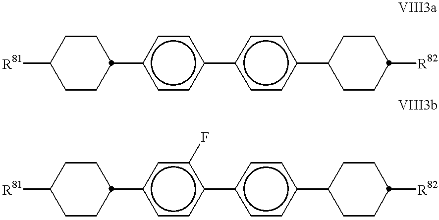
[R81]C1CCC(c2ccc(-c3ccc(C4CCC([R82])CC4)cc3)cc2)CC1.[R81]C1CCC(c2ccc(-c3ccc(C4CCC([R82])CC4)cc3)c(F)c2)CC1
